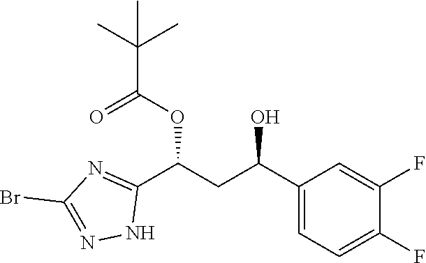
C1(C(CC(C2=NC(Br)=NN2)OC(=O)C(C)(C)C)O)=CC=C(F)C(F)=C1
